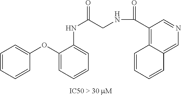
C1=CC=CC(OC2=CC=CC=C2NC(CNC(C2=C3C(=CN=C2)C=CC=C3)=O)=O)=C1
